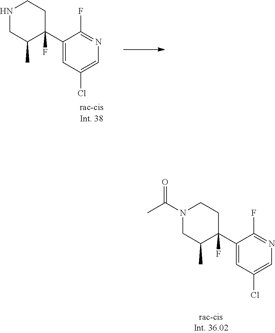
N1(C(C)=O)CC(C)C(C2=CC(Cl)=CN=C2F)(F)CC1.N1CC(C)C(C2=CC(Cl)=CN=C2F)(F)CC1
